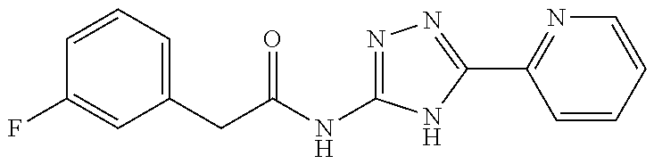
C1=CC=C(CC(NC2=NN=C(C3=NC=CC=C3)N2)=O)C=C1F
